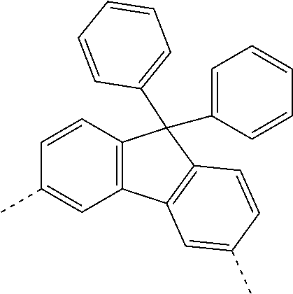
C1=CC2=C(C=C1C)C1=C(C2(C2=CC=CC=C2)C2=CC=CC=C2)C=CC(C)=C1
